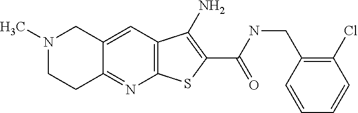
C12=C(C=C3C(=N1)CCN(C)C3)C(N)=C(C(=O)NCC1=C(Cl)C=CC=C1)S2
